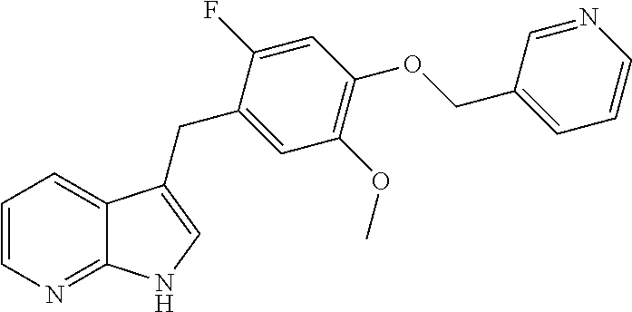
C1=CN=C2C(=C1)C(CC1=CC(OC)=C(OCC3=CC=CN=C3)C=C1F)=CN2
